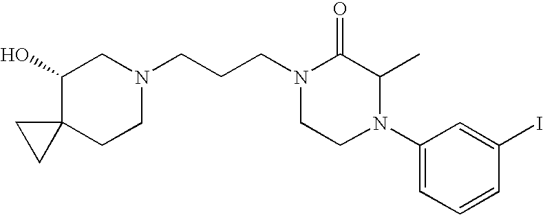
C1(O)C2(CCN(CCCN3CCN(C4=CC=CC(I)=C4)C(C)C3=O)C1)CC2
